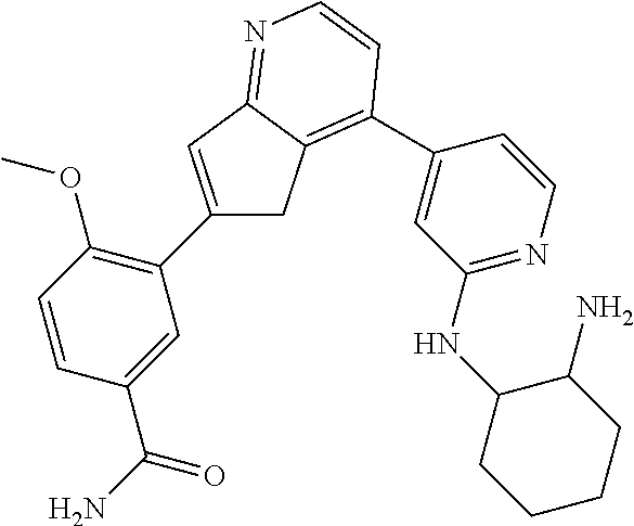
C1C2=C(C3=CC(NC4C(N)CCCC4)=NC=C3)C=CN=C2C=C1C1=C(OC)C=CC(C(N)=O)=C1
